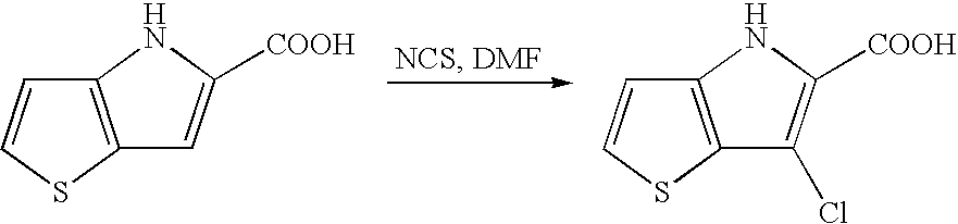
C12=C(SC=C1)C=C([COOH])N2.C12=C(SC=C1)C(Cl)=C([COOH])N2
